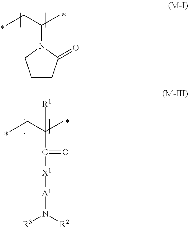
CCC(C)N1CCCC1=O.CCC(C)(C([X1][A1]N([R3])[R2])=O)[R1]
